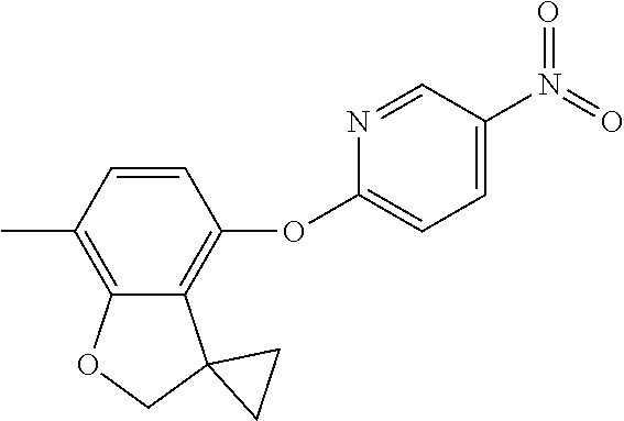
CC1=C2C(=C(OC3=CC=C(N(=O)=O)C=N3)C=C1)C1(CO2)CC1
